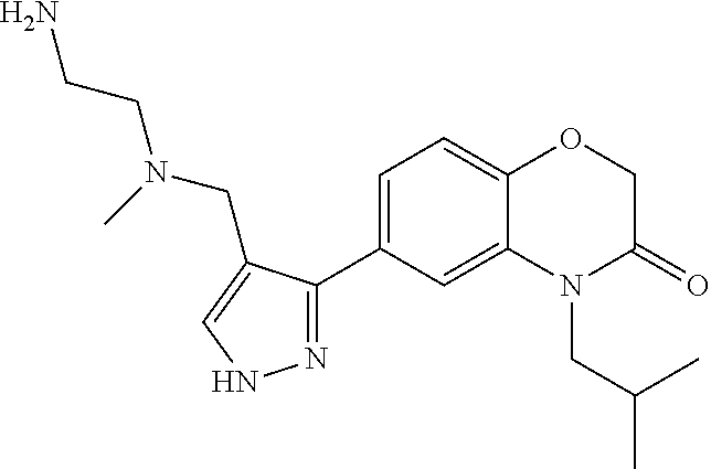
N1=C(C2=CC=C3C(=C2)N(CC(C)C)C(=O)CO3)C(CN(CCN)C)=CN1
